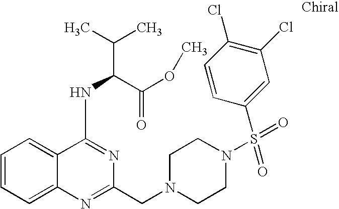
C1=CC=C2C(=C1)C(NC(C(C)C)C(OC)=O)=NC(CN1CCN(S(C3=CC(Cl)=C(Cl)C=C3)(=O)=O)CC1)=N2
